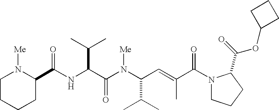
N(C(C(N(C(C(C)C)C=C(C)C(N1CCCC1C(=O)OC1CCC1)=O)[Me])=O)C(C)C)C(=O)C1N([Me])CCCC1
